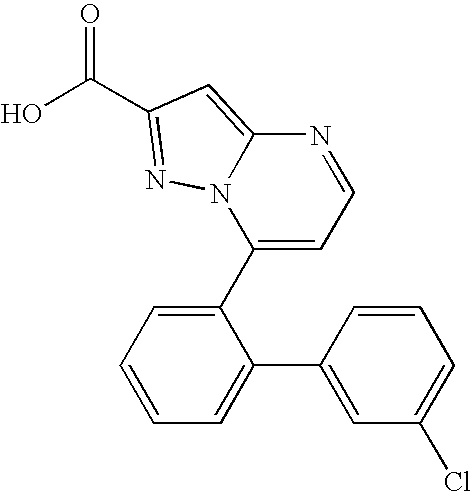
C12=CC(C(O)=O)=NN1C(C1=CC=CC=C1C1=CC(Cl)=CC=C1)=CC=N2
